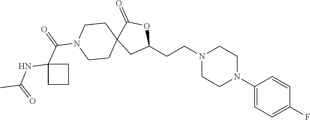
C1(N2CCN(CCC3OC(=O)C4(C3)CCN(C(C3(NC(C)=O)CCC3)=O)CC4)CC2)=CC=C(F)C=C1
